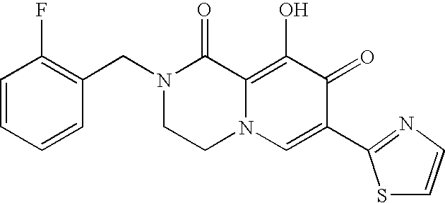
C1=CC=CC(CN2CCN3C(=C(O)C(=O)C(C4=NC=CS4)=C3)C2=O)=C1F
